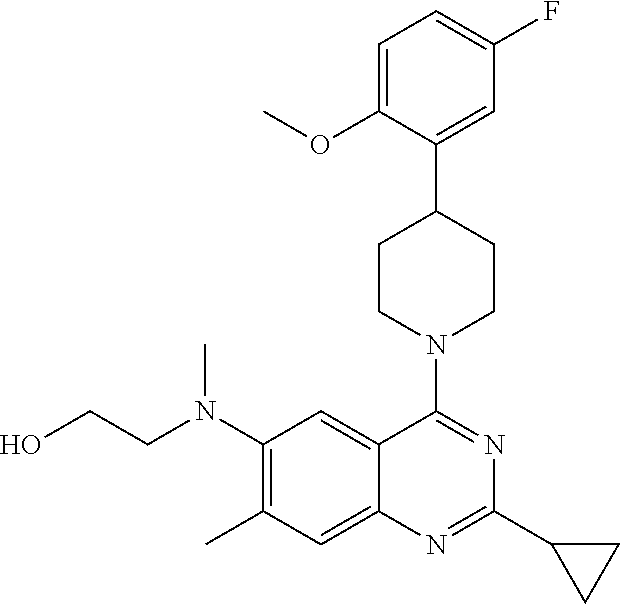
C1=C(OC)C(C2CCN(C3=NC(C4CC4)=NC4=CC(C)=C(N(CCO)C)C=C34)CC2)=CC(F)=C1
